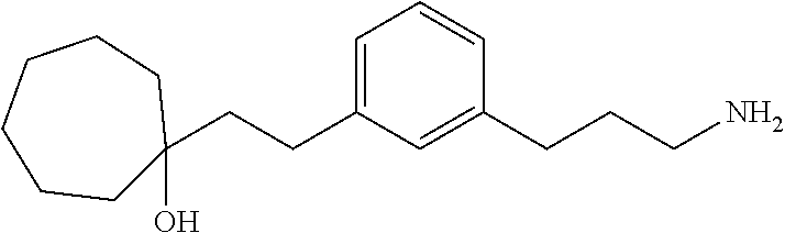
C(CC1=CC=CC(CCCN)=C1)C1(O)CCCCCC1
